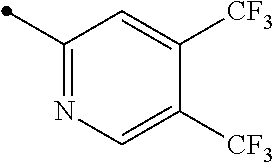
C1([CF3])=CC(C)=NC=C1[CF3]
